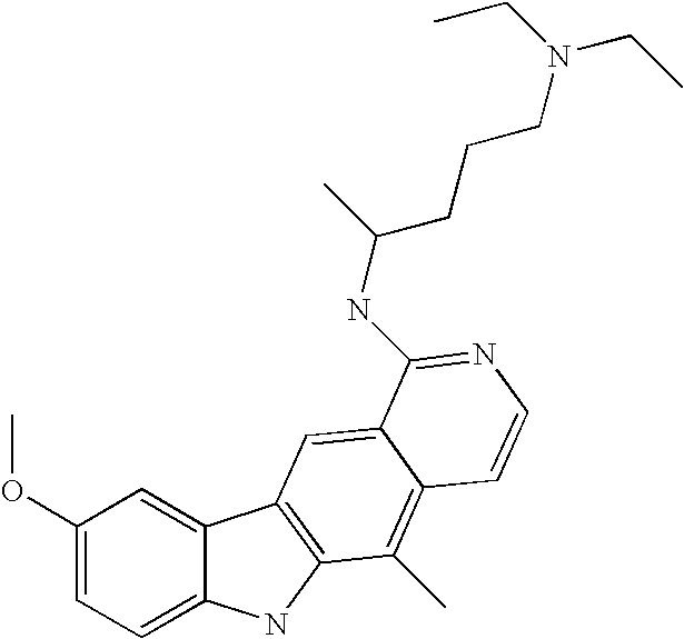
C1(OC)=CC=C2C(=C1)C1=C(N2)C(C)=C2C(=C1)C(NC(CCCN(CC)CC)C)=NC=C2
